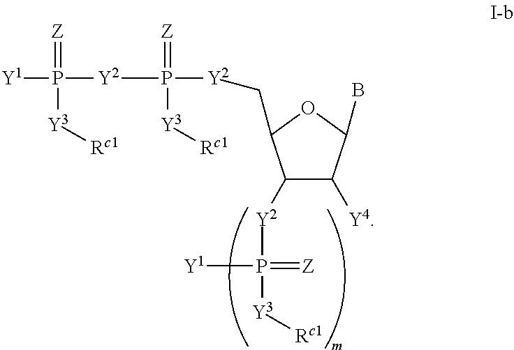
[Y2](P(=[Z])([Y3][Rc1])[Y2]CC1C([Y2]P(=[Z])([Y1])[Y3][Rc1])C([Y4])C(B)O1)P(=[Z])([Y1])[Y3][Rc1]
